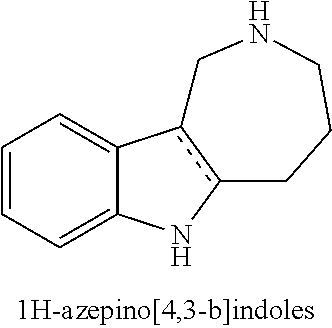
C1=CC=C2C(=C1)c1c(N2)CCCNC1
